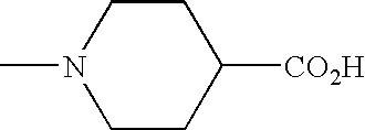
C1CC([CO2H])CCN1C
